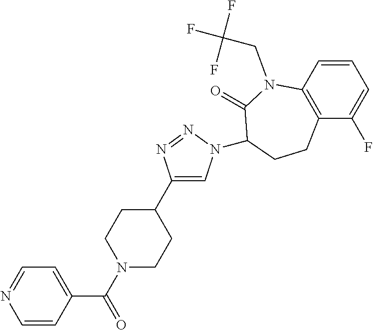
C1=CC(C(N2CCC(C3=CN(C4C(=O)N(CC(F)(F)F)C5=C(C(F)=CC=C5)CC4)N=N3)CC2)=O)=CC=N1
